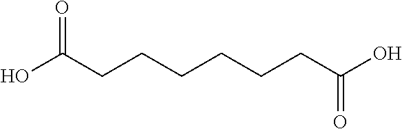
OC(CCCCCCC(O)=O)=O
